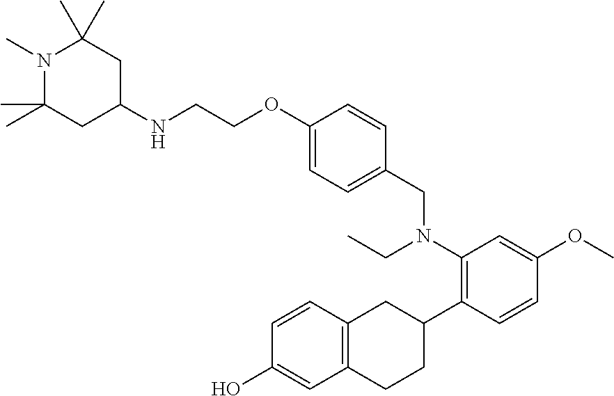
C1(O)=CC2=C(C=C1)CC(C1=C(N(CC3=CC=C(OCCNC4CC(C)(C)N(C)C(C)(C)C4)C=C3)CC)C=C(OC)C=C1)CC2
